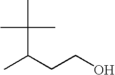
CC(C(C)CCO)(C)C
